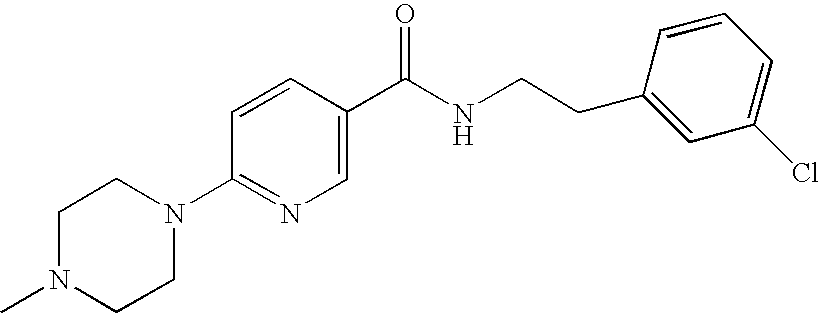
C1N(C)CCN(C2=NC=C(C(NCCC3=CC(Cl)=CC=C3)=O)C=C2)C1
